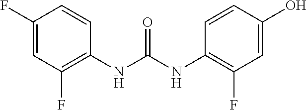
C1(NC(NC2=C(F)C=C(F)C=C2)=O)=C(F)C=C(O)C=C1
